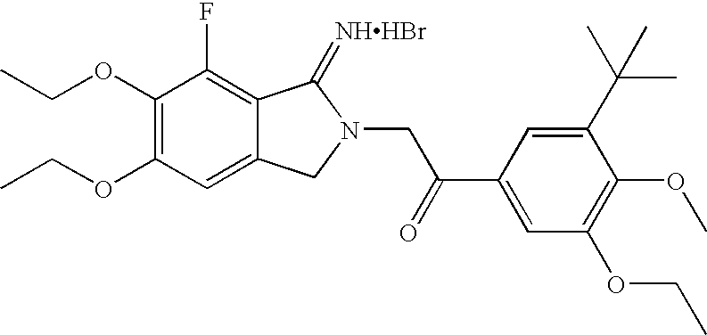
C1(OCC)=C(OCC)C=C2C(=C1F)C(=[NHHBr])N(CC(C1=CC(OCC)=C(OC)C(C(C)(C)C)=C1)=O)C2
